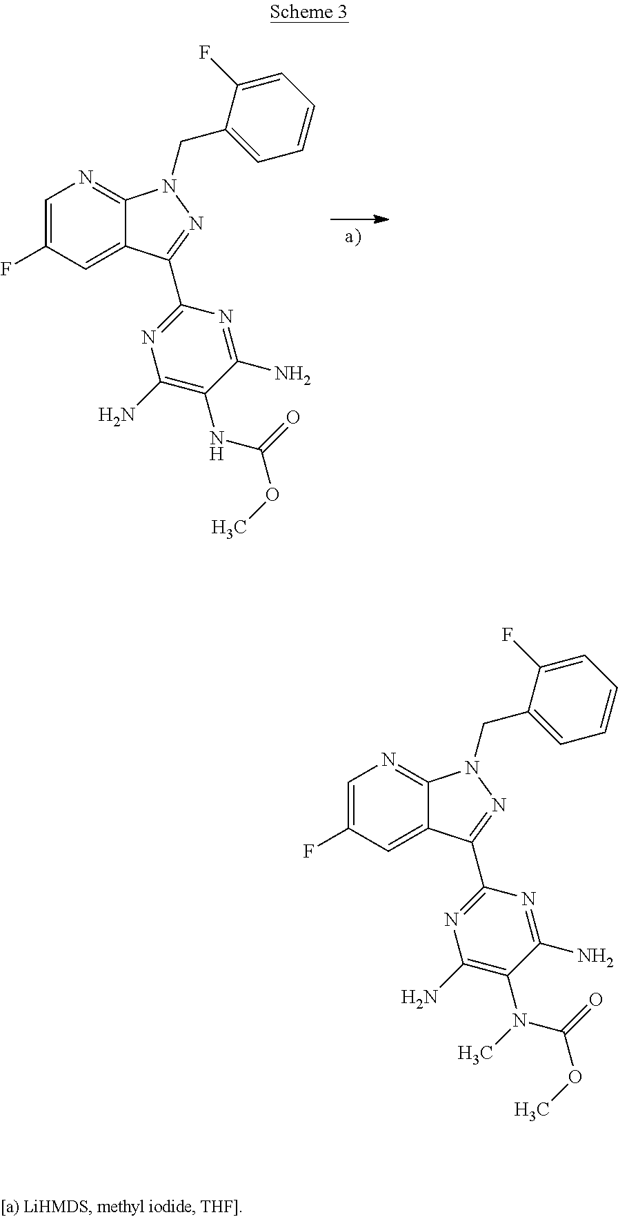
C1=C(F)C=C2C(=N1)N(CC1=CC=CC=C1F)N=C2C1=NC(N)=C(N(C(=O)OC)C)C(N)=N1.C1=C(F)C=C2C(=N1)N(CC1=CC=CC=C1F)N=C2C1=NC(N)=C(NC(=O)OC)C(N)=N1
